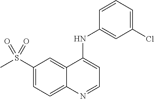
C1(S(C)(=O)=O)=CC=C2C(=C1)C(NC1=CC(Cl)=CC=C1)=CC=N2
